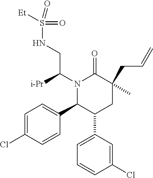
C1=C(Cl)C=CC(C2C(C3=CC=CC(Cl)=C3)CC(CC=C)(C)C(=O)N2C(CNS(=O)(=O)[Et])[i-Pr])=C1
